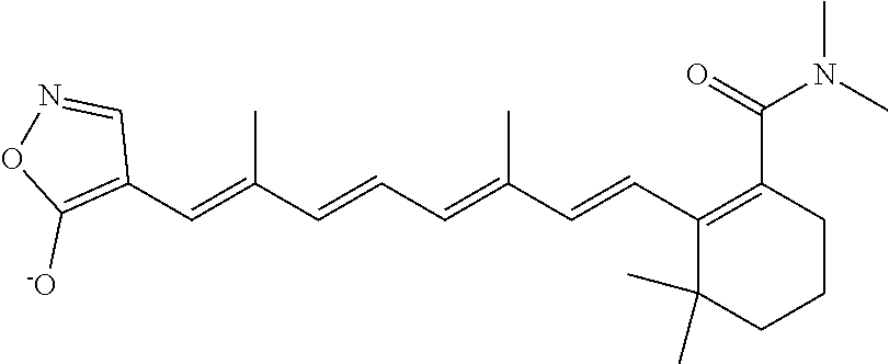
C1(C=C(C=CC=C(C=CC2=C(C(=O)N(C)C)CCCC2(C)C)C)C)=C([-O])ON=C1
